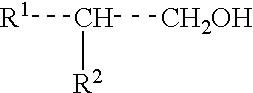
[R1]C([R2])[CH2OH]
